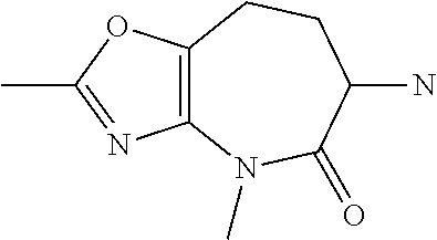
C12=C(OC(C)=N1)CCC(N)C(=O)N2C
